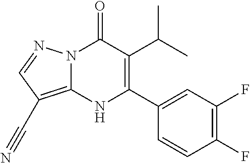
N12C(=C(C#N)C=N1)NC(C1=CC(F)=C(F)C=C1)=C(C(C)C)C2=O
